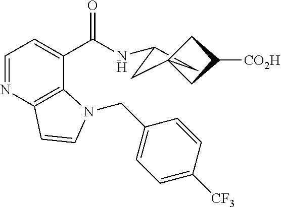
C1C(NC(C2=CC=NC3=C2N(CC2=CC=C([CF3])C=C2)C=C3)=O)CC12CC([CO2H])C2
